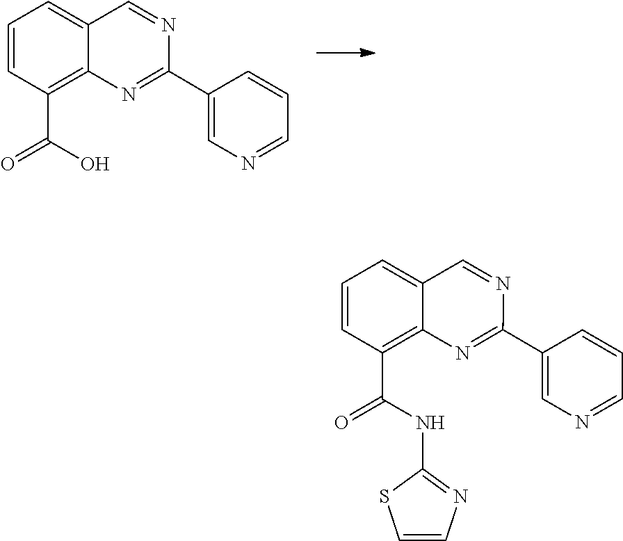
C1=CC(C(O)=O)=C2C(=C1)C=NC(C1=CN=CC=C1)=N2.C1=CC(C(NC2=NC=CS2)=O)=C2C(=C1)C=NC(C1=CN=CC=C1)=N2
